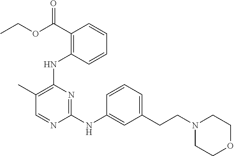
C1=CC(C(OCC)=O)=C(NC2=C(C)C=NC(NC3=CC(CCN4CCOCC4)=CC=C3)=N2)C=C1
